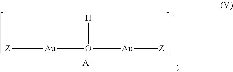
[Z][Au]O([H])[Au][Z].[A-]
